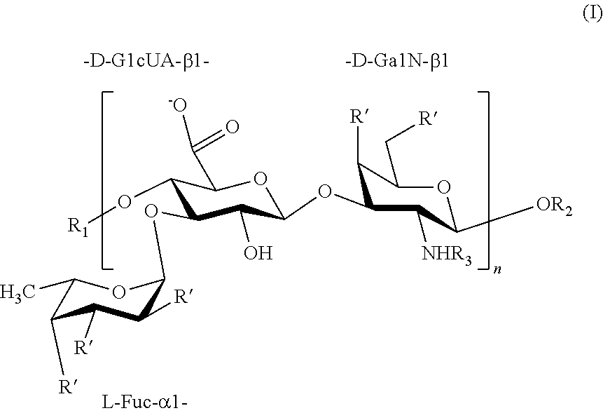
C1(O[R1])C(OC2C([R])C([R])C([R])C(C)O2)C(O)C(OC2C([R])C(C[R])OC([OR2])C2[NHR3])OC1C([-O])=O
